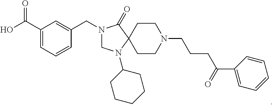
C1=C(C(=O)O)C=C(CN2CN(C3CCCCC3)C3(C2=O)CCN(CCCC(=O)C2=CC=CC=C2)CC3)C=C1
